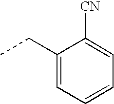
CCC1=CC=CC=C1[CN]
